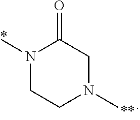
N1(C)CCN(C)CC1=O
